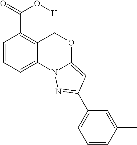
C1=CC=C2C(=C1C(=O)O[H])COC1=CC(C3=CC=CC(C)=C3)=NN21
